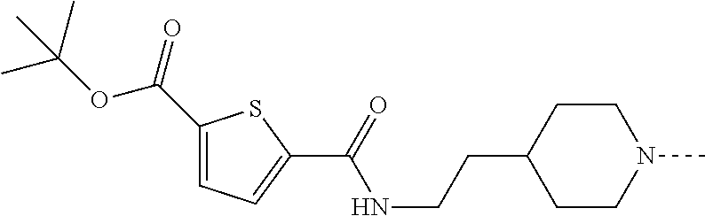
C1=C(C(OC(C)(C)C)=O)SC(C(=O)NCCC2CCN(C)CC2)=C1
